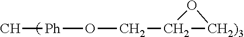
C[Ph]OCC1[CH2)3]O1
